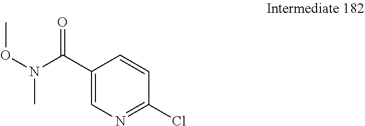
C1(C(N(OC)C)=O)=CN=C(Cl)C=C1
